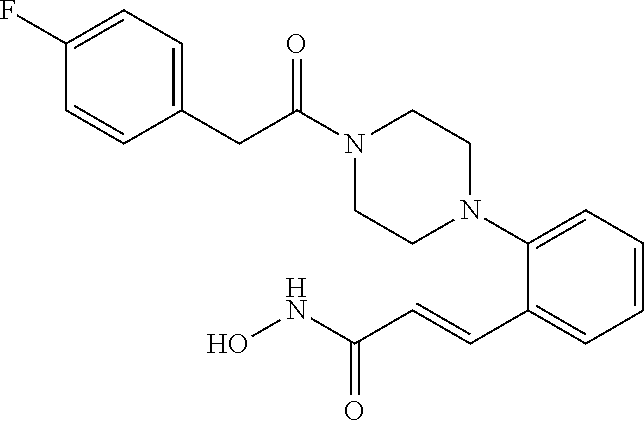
C(C(N1CCN(C2=CC=CC=C2C=CC(NO)=O)CC1)=O)C1=CC=C(F)C=C1
